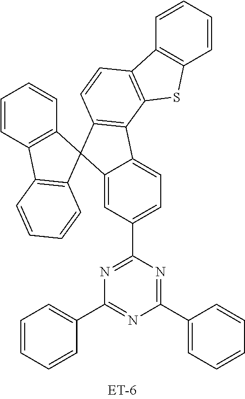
C1(C2=CC=C3C(=C2)C2(C4=C3C3=C(C=C4)C4=C(S3)C=CC=C4)C3=C(C4=C2C=CC=C4)C=CC=C3)=NC(C2=CC=CC=C2)=NC(C2=CC=CC=C2)=N1
